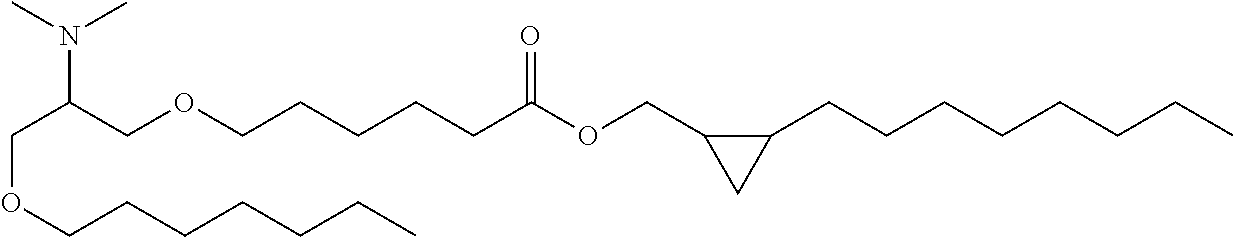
C(OCCCCCCC)C(COCCCCCC(OCC1C(CCCCCCCC)C1)=O)N(C)C
